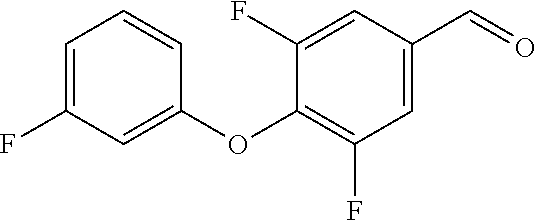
C1=C(F)C=C(OC2=C(F)C=C(C=O)C=C2F)C=C1
